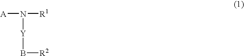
[A]N([R1])[Y]B[R2]
